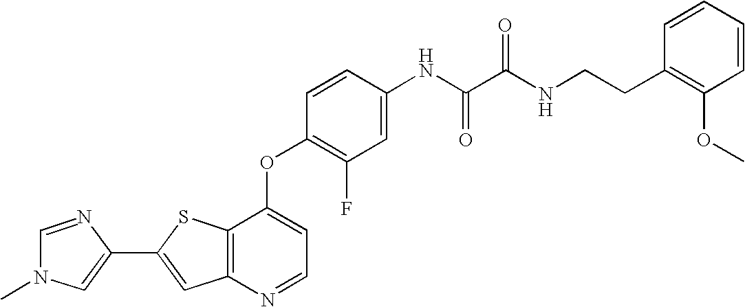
C12=C(SC(C3=CN(C)C=N3)=C1)C(OC1=C(F)C=C(NC(C(NCCC3=C(OC)C=CC=C3)=O)=O)C=C1)=CC=N2
